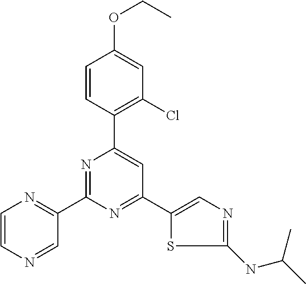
C1=CC(C2=CC(C3=CN=C(NC(C)C)S3)=NC(C3=NC=CN=C3)=N2)=C(Cl)C=C1OCC
